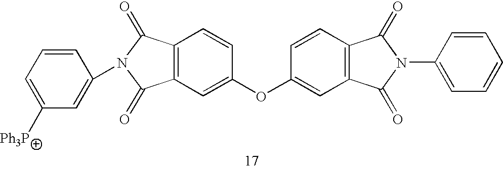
C12=C(C=C(OC3=CC4=C(C=C3)C(=O)N(C3=CC=CC=C3)C4=O)C=C1)C(=O)N(C1=CC([Ph3P])=CC=C1)C2=O
